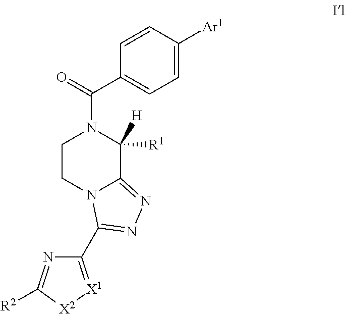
C1CN2C(=NN=C2C2=[X1][X2]C([R2])=N2)C([R1])([H])N1C(=O)C1=CC=C([Ar1])C=C1
